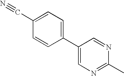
C1=CC(C2=CN=C(C)N=C2)=CC=C1C#N
